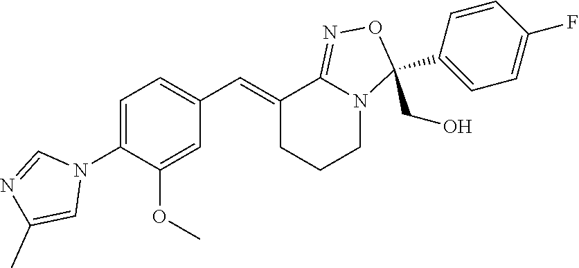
C1=C(N2C=NC(C)=C2)C(OC)=CC(C=C2CCCN3C2=NOC3(C2=CC=C(F)C=C2)CO)=C1
